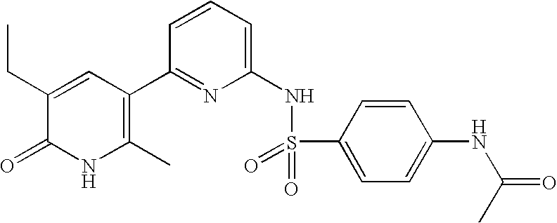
C1(CC)=CC(C2=NC(NS(C3=CC=C(NC(=O)C)C=C3)(=O)=O)=CC=C2)=C(C)NC1=O
